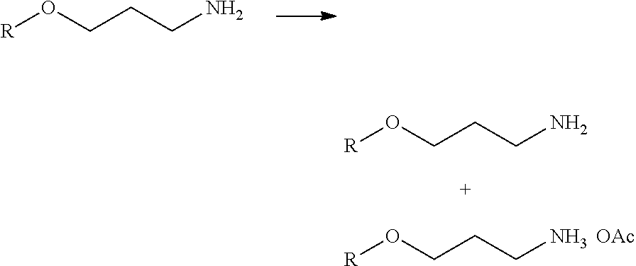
O(CCCN)[R].O(CCCN)[R].[OAc].O(CCCN)[R]
